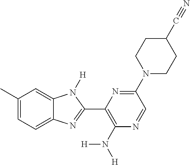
C1(C)=CC=C2C(=C1)N([H])C(C1=C(N([H])[H])N=CC(N3CCC(C#N)CC3)=N1)=N2
